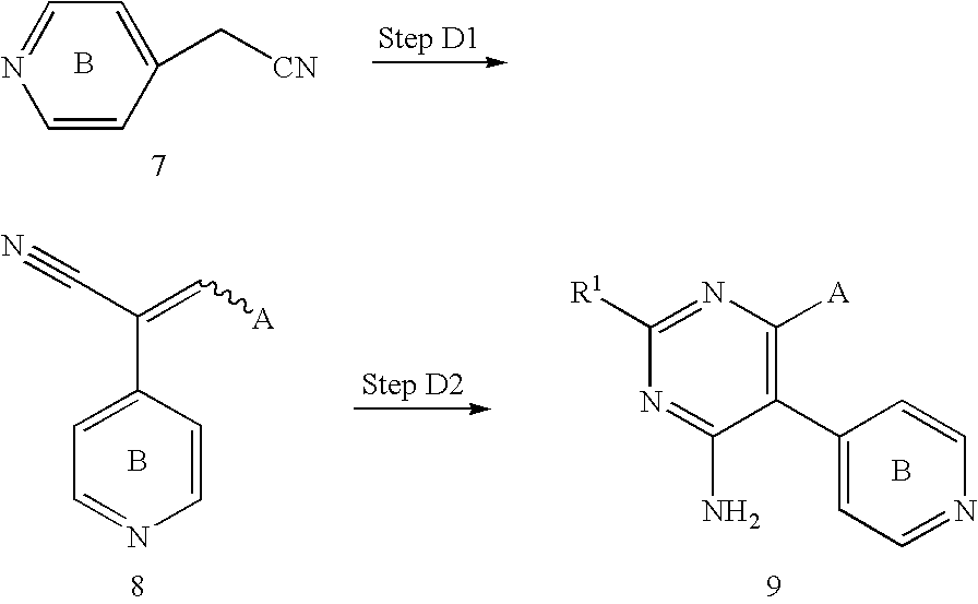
C1=CC(C[CN])=CC=N1.B.C1=C(C(=C[A])C#N)C=CN=C1.B.C1([R1])=NC([A])=C(C2=CC=NC=C2)C(N)=N1.B
